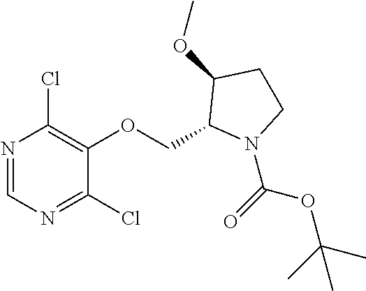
C1(COC2=C(Cl)N=CN=C2Cl)N(C(=O)OC(C)(C)C)CCC1OC
